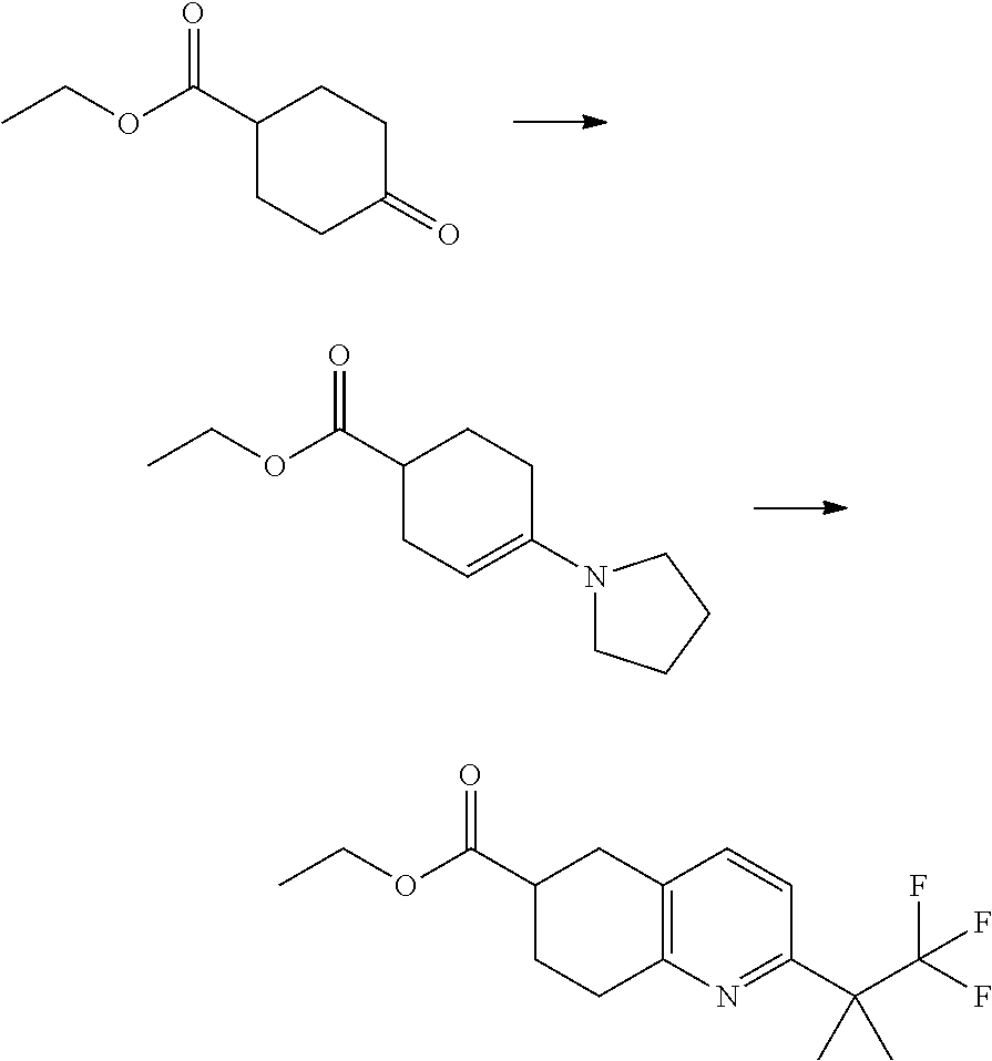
C1(C(OCC)=O)CCC(=O)CC1.C1(C(OCC)=O)CC=C(N2CCCC2)CC1.C1(C(OCC)=O)CCC2=C(C1)C=CC(C(C(F)(F)F)(C)C)=N2
